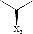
CC(C)[X2]
